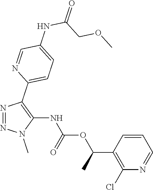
N1=NN(C)C(NC(OC(C2=C(Cl)N=CC=C2)C)=O)=C1C1=CC=C(NC(COC)=O)C=N1
